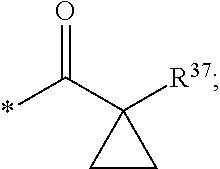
*C(C1([R37])CC1)=O
